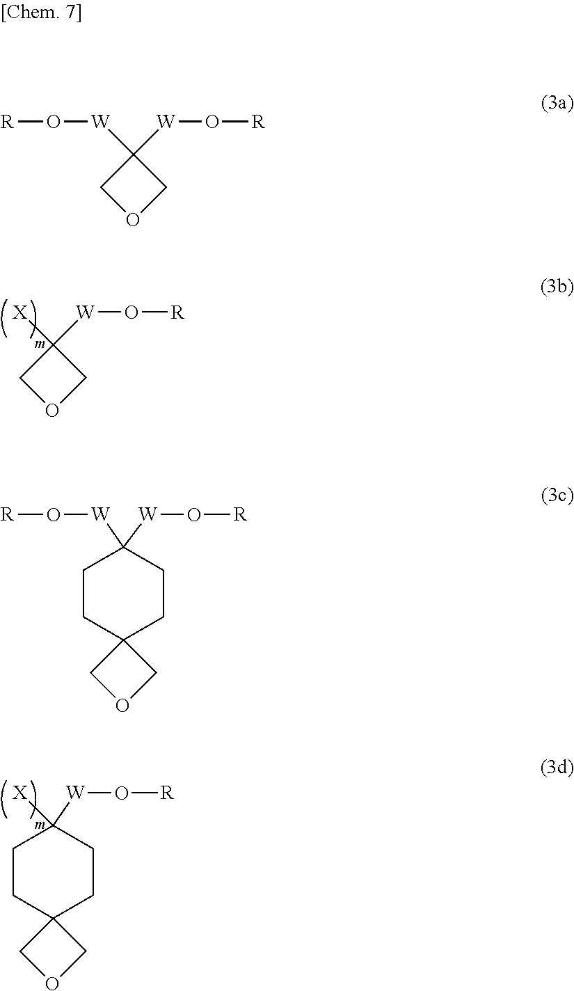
C1([X])([W]O[R])COC1.[X]C1([W]O[R])CCC2(CC1)COC2.C1([W]O[R])([W]O[R])COC1.C1([W]O[R])([W]O[R])CCC2(CC1)COC2
